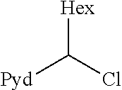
[Hex]C(Cl)[Pyd]
